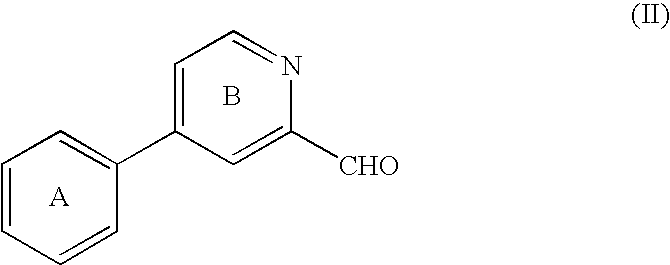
C1=CC=CC(C2=CC=NC([CHO])=C2)=C1.B
